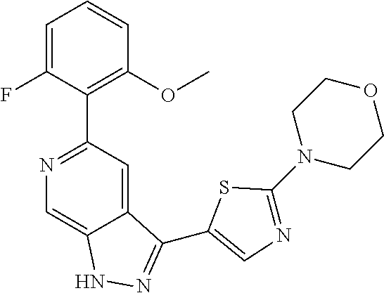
N1=C(C2=C(OC)C=CC=C2F)C=C2C(=C1)NN=C2C1=CN=C(N2CCOCC2)S1
